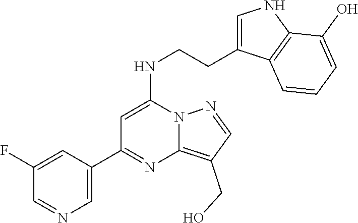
C1(C2=NC3=C(CO)C=NN3C(NCCC3=CNC4=C3C=CC=C4O)=C2)=CN=CC(F)=C1
